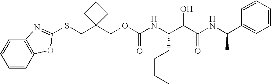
C1(COC(NC(C(C(NC(C2=CC=CC=C2)C)=O)O)CCCC)=O)(CSC2=NC3=C(C=CC=C3)O2)CCC1
